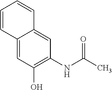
C1=CC2=CC(O)=C(NC(C)=O)C=C2C=C1
